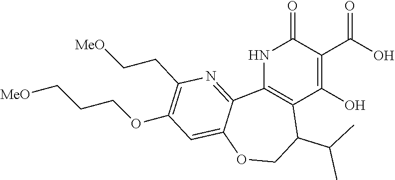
N1C2=C(C(O)=C(C(O)=O)C1=O)C(C(C)C)COC1=CC(OCCC[MeO])=C(CC[MeO])N=C21
